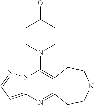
N12C(=CC=N1)N=C1C(=C2N2CCC(O)CC2)CCNCC1
